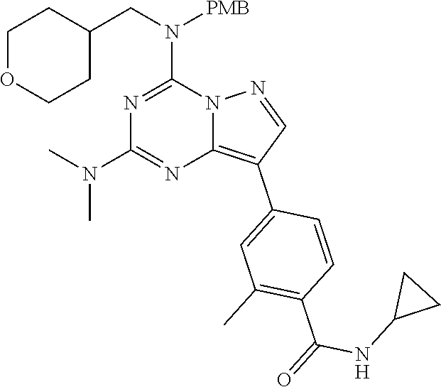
C1(CN(C2=NC(N(C)C)=NC3=C(C4=CC(C)=C(C(=O)NC5CC5)C=C4)C=NN23)[PMB])CCOCC1
